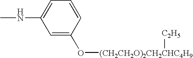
C1=C(O[(CH2CH2O)2CH2CHC4H9][C2H5])C=CC=C1NC
